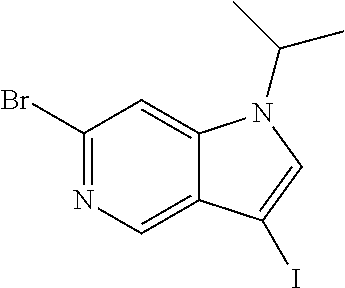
C1(Br)=NC=C2C(=C1)N(C(C)C)C=C2I
